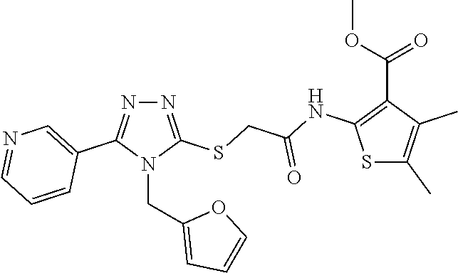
N1=C(SCC(NC2=C(C(OC)=O)C(C)=C(C)S2)=O)N(CC2=CC=CO2)C(C2=CN=CC=C2)=N1
